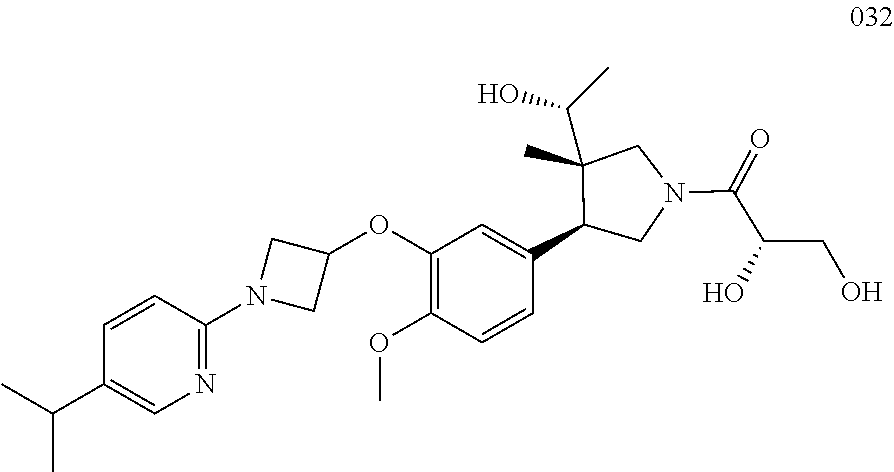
C1(C(C)C)=CN=C(N2CC(OC3=C(OC)C=CC(C4CN(C(C(CO)O)=O)CC4(C)C(C)O)=C3)C2)C=C1
